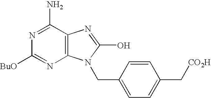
C12=C(C(N)=NC([BuO])=N1)N=C(O)N2CC1=CC=C(C[CO2H])C=C1
